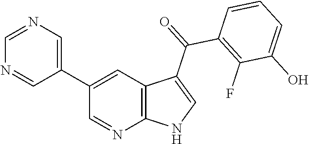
C1(C2=CN=CN=C2)=CC2=C(N=C1)NC=C2C(C1=C(F)C(O)=CC=C1)=O
